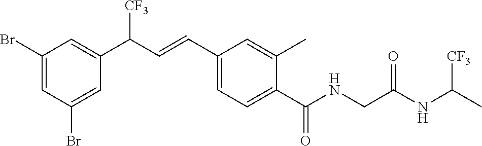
C1(Br)=CC(Br)=CC(C(C=CC2=CC=C(C(NCC(NC([CF3])C)=O)=O)C(C)=C2)[CF3])=C1
